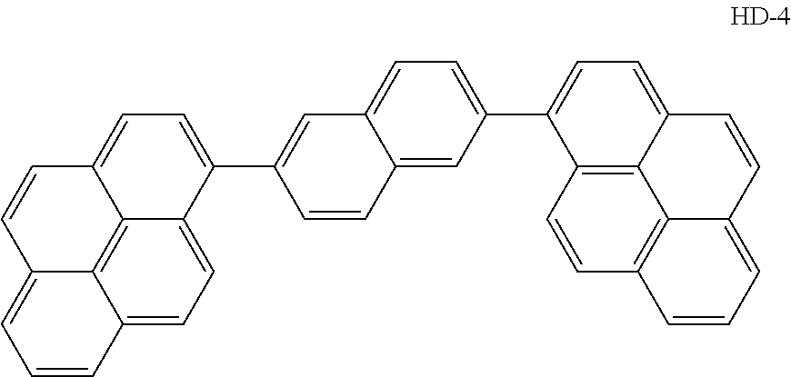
C12=CC=C3C4=C1C(=CC=C2)C=CC4=CC=C3C1=CC2=CC=C(C3=CC=C4C5=C3C=CC3=C5C(=CC=C3)C=C4)C=C2C=C1
